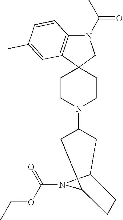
N1(C(C)=O)C2=C(C3(C1)CCN(C1CC4N(C(OCC)=O)C(C1)CC4)CC3)C=C(C)C=C2
